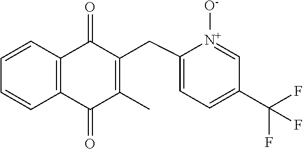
C1=CC2=C(C=C1)C(=O)C(C)=C(CC1=CC=C(C(F)(F)F)C=[N+]1[O-])C2=O
